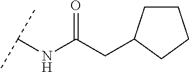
O=C(CC1CCCC1)NC(C)C
